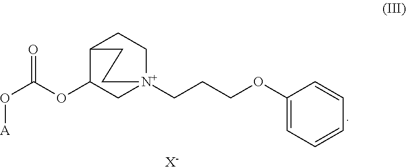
[A]OC(=O)OC1C[N+]2(CCCOC3=CC=CC=C3)CCC1CC2.[X-]
